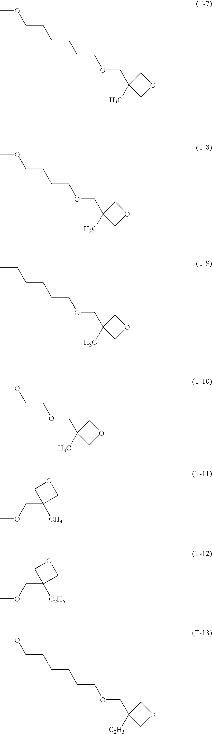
C1(COCCCCCCOC)(C)COC1.C1(COCCCCOC)(C)COC1.C1(COCCCCCC)(C)COC1.C1(COCCOC)(C)COC1.C1C(COC)(C)CO1.C1C(COC)([C2H5])CO1.C1(COCCCCCCOC)([C2H5])COC1
